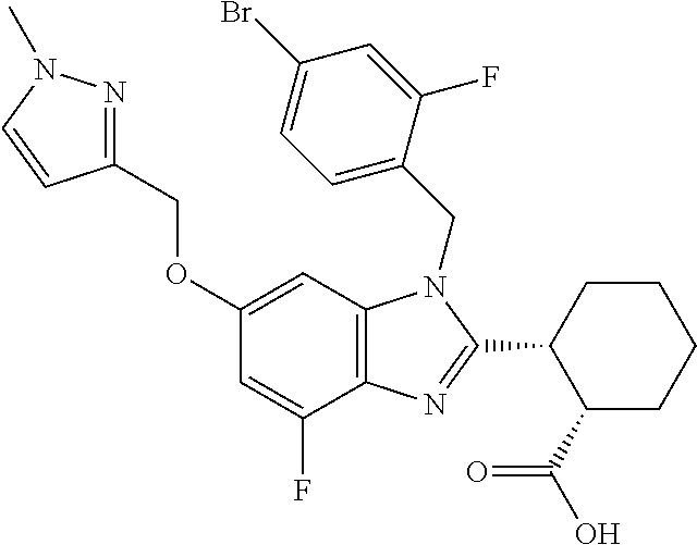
C1(OCC2=NN(C)C=C2)=CC2=C(C(F)=C1)N=C(C1C(C(O)=O)CCCC1)N2CC1=CC=C(Br)C=C1F
